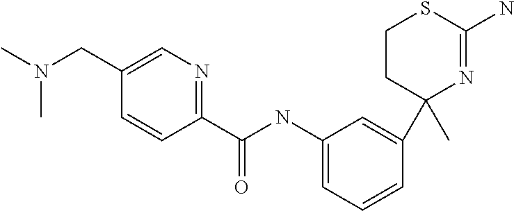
C1CC(C)(C2=CC(NC(=O)C3=NC=C(CN(C)C)C=C3)=CC=C2)N=C(N)S1
